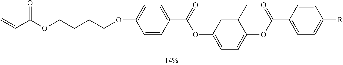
C1=CC(C(OC2=CC=C(OC(C3=CC=C([R])C=C3)=O)C(C)=C2)=O)=CC=C1OCCCCOC(C=C)=O
